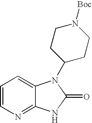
C1=CN=C2C(=C1)N(C1CCN([Boc])CC1)C(=O)N2
